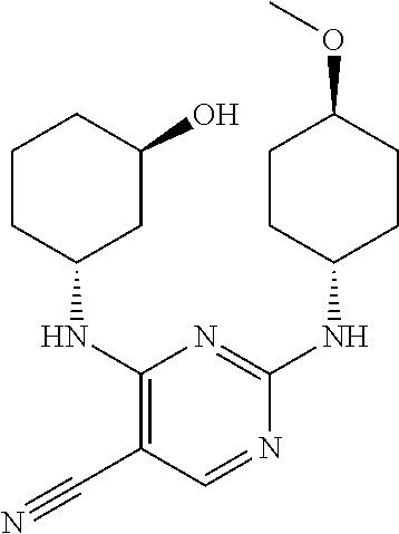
C1CC(NC2=C(C#N)C=NC(NC3CCC(OC)CC3)=N2)CC(O)C1
